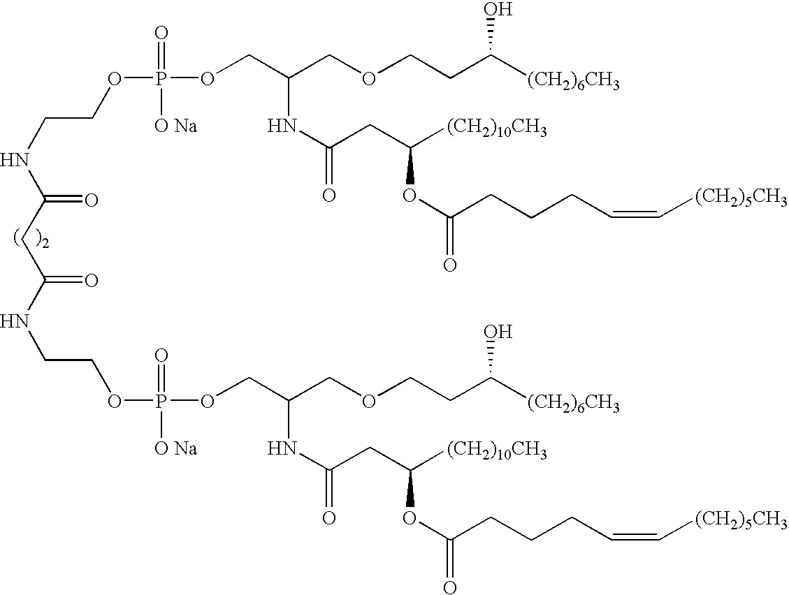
C(=O)(NCCOP(OCC(COCCC([(CH2)6CH3])O)NC(=O)CC([(CH2)10CH3])OC(=O)CCCC=C[(CH2)5CH3])(=O)[O Na])CC(=O)NCCOP(OCC(COCCC([(CH2)6CH3])O)NC(=O)CC([(CH2)10CH3])OC(=O)CCCC=C[(CH2)5CH3])(=O)[O Na]
